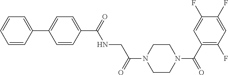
C1=CC(C2=CC=C(C(NCC(N3CCN(C(C4=C(F)C=C(F)C(F)=C4)=O)CC3)=O)=O)C=C2)=CC=C1
